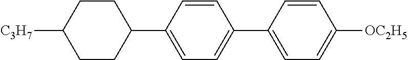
C1([C3H7])CCC(C2=CC=C(C3=CC=C([OC2H5])C=C3)C=C2)CC1
